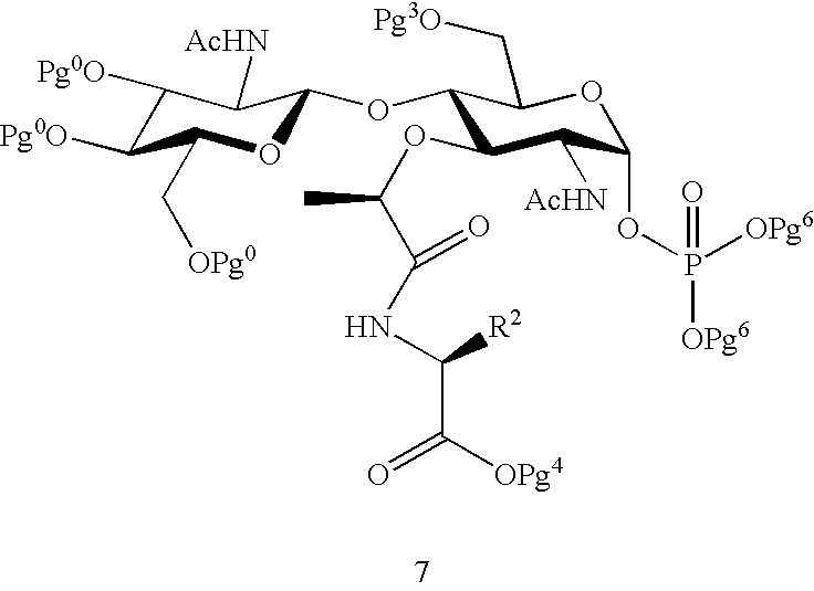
C1([Pg0O])C([Pg0O])C(C[OPg0])OC(OC2C(OC(C(NC(C([OPg4])=O)[R2])=O)C)C([AcHN])C(OP([OPg6])(=O)[OPg6])OC2C[Pg3O])C1[AcHN]
